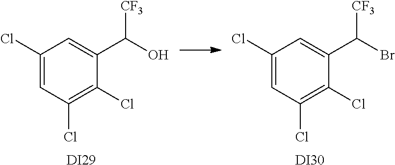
C1=C(Cl)C=C(C(O)[CF3])C(Cl)=C1Cl.C1=C(Cl)C=C(C(Br)[CF3])C(Cl)=C1Cl.[DI29].[DI30]
